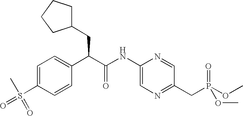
C1=C(S(C)(=O)=O)C=CC(C(C(NC2=CN=C(CP(=O)(OC)OC)C=N2)=O)CC2CCCC2)=C1
